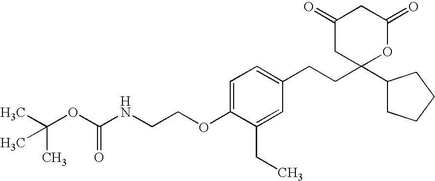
C1=C(OCCNC(OC(C)(C)C)=O)C(CC)=CC(CCC2(C3CCCC3)OC(=O)CC(=O)C2)=C1
